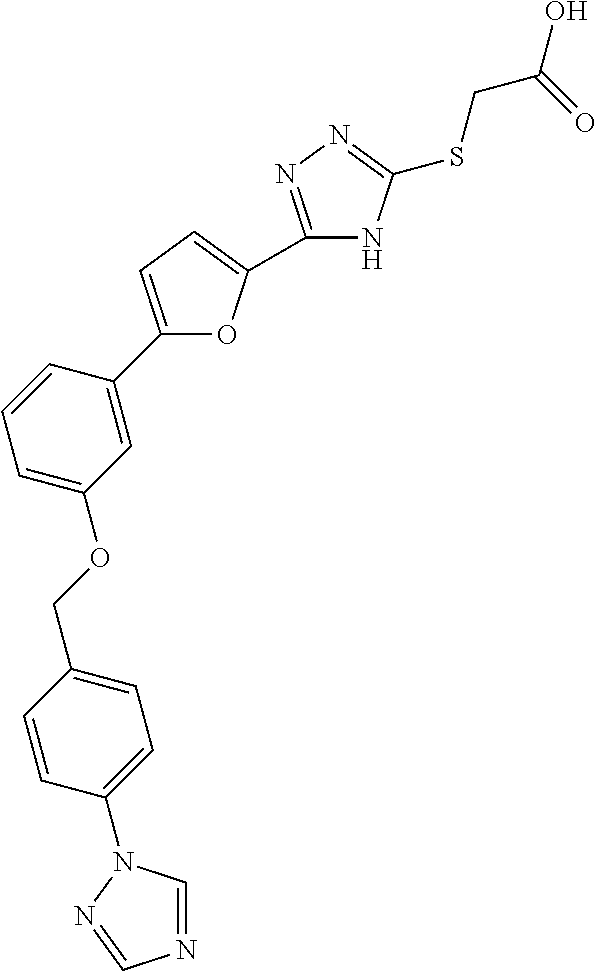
C1(C2=CC(OCC3=CC=C(N4C=NC=N4)C=C3)=CC=C2)=CC=C(C2=NN=C(SCC(O)=O)N2)O1
